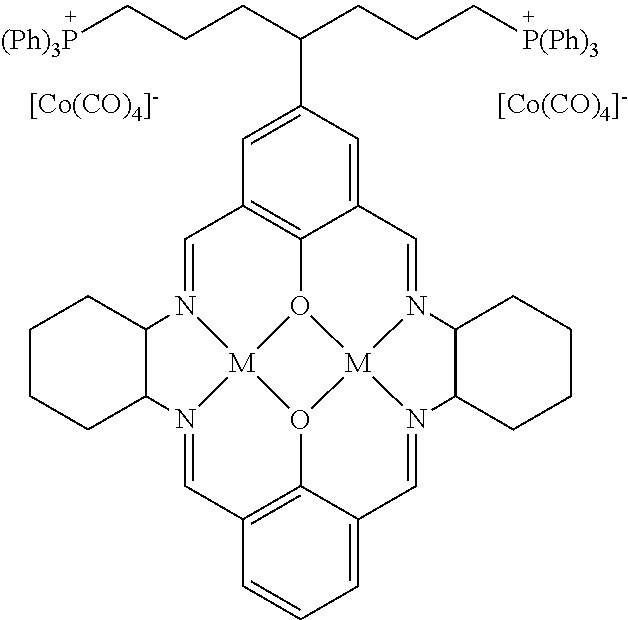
C1=N2[M]34O5C6=C1C=C(C(CCC[(Ph)3P])CCC[P(Ph)3])C=C6C=N1[M]56O3C3=C(C=N4C4CCCCC24)C=CC=C3C=N6C2CCCCC12.[[Co(CO)4]-].[[Co(CO)4]-]
